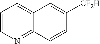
C1=CN=C2C(=C1)C=C([CF2H])C=C2
